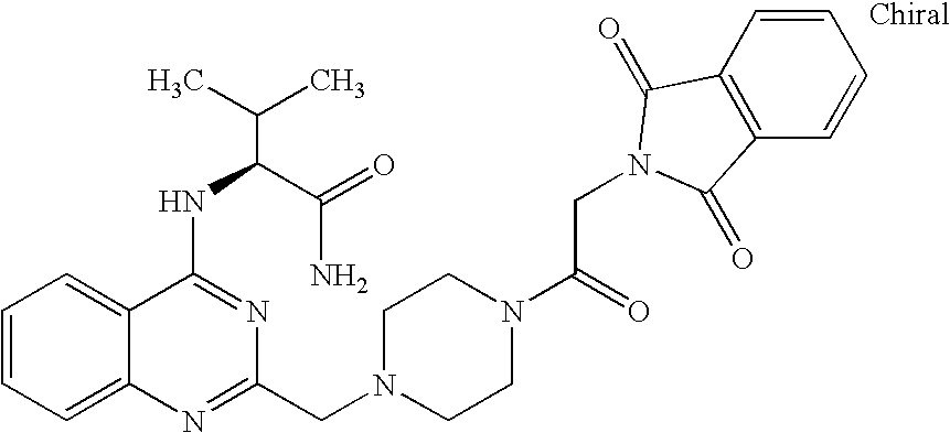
C1=CC=C2C(=C1)C(NC(C(N)=O)C(C)C)=NC(CN1CCN(C(=O)CN3C(=O)C4=C(C=CC=C4)C3=O)CC1)=N2
